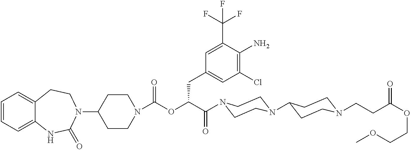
C1(N2CCC3=CC=CC=C3NC2=O)CCN(C(OC(C(=O)N2CCN(C3CCN(CCC(OCCOC)=O)CC3)CC2)CC2=CC(Cl)=C(N)C(C(F)(F)F)=C2)=O)CC1
